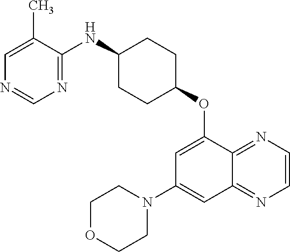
C1=C(C)C(NC2CCC(OC3=CC(N4CCOCC4)=CC4=NC=CN=C34)CC2)=NC=N1
